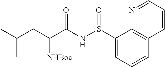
C1(S(NC(C(CC(C)C)[NHBoc])=O)=O)=CC=CC2=C1N=CC=C2
